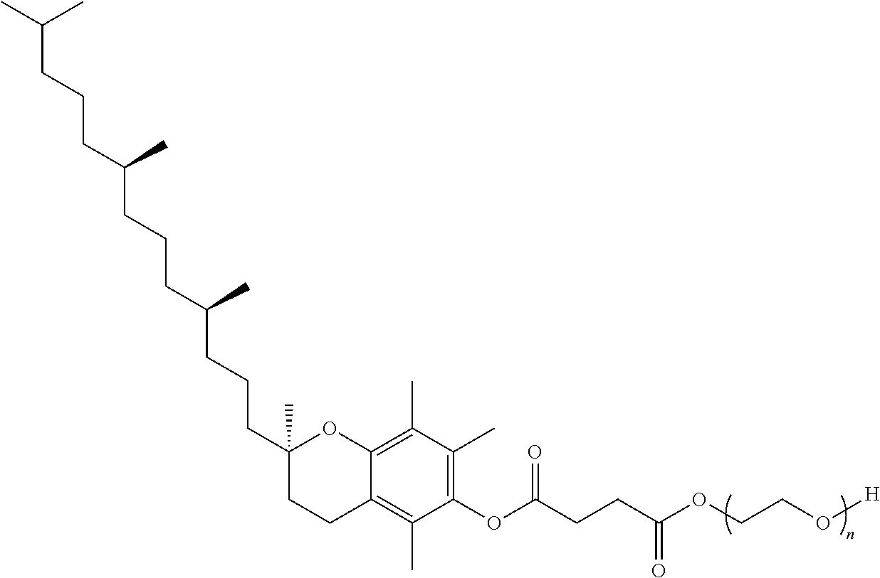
CC(CCCC(CCCC(CCCC1(C)CCC2=C(C)C(OC(CCC(OCCO[H])=O)=O)=C(C)C(C)=C2O1)C)C)C
